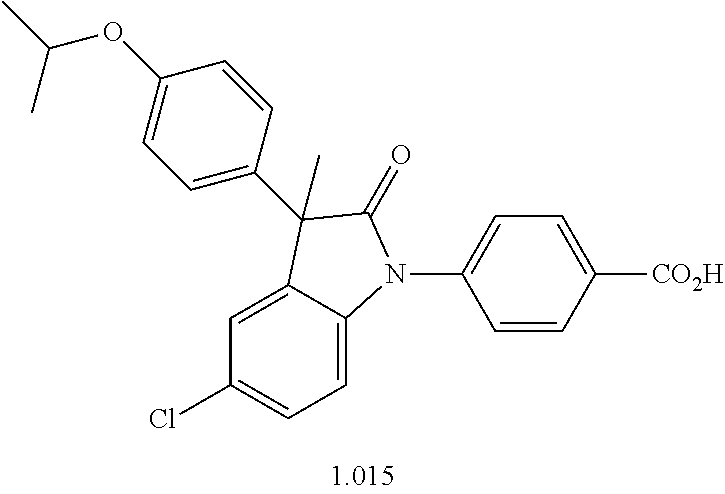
C1=C2C(=CC=C1Cl)N(C1=CC=C([CO2H])C=C1)C(=O)C2(C)C1=CC=C(OC(C)C)C=C1
